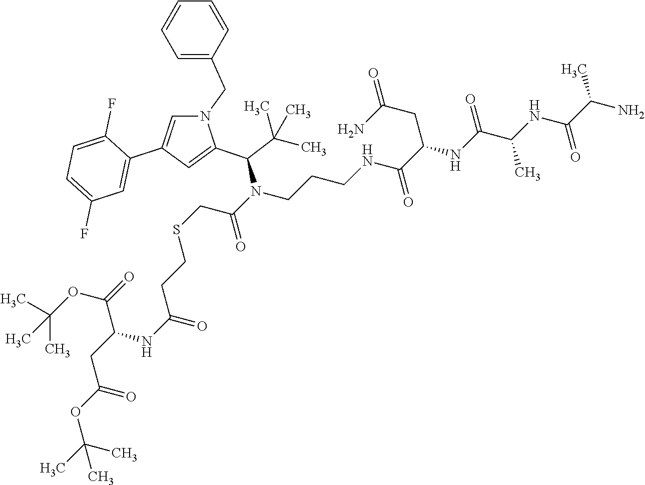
N(C(C(C)(C)C)C1=CC(C2=CC(F)=CC=C2F)=CN1CC1=CC=CC=C1)(CCCNC(C(NC(C(NC(C(N)C)=O)C)=O)CC(N)=O)=O)C(=O)CSCCC(NC(CC(OC(C)(C)C)=O)C(=O)OC(C)(C)C)=O
